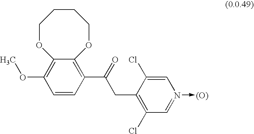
C1=CC(C(=O)CC2=C(Cl)C=N(->[(O)])C=C2Cl)=C2C(=C1OC)OCCCCO2
